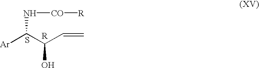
[Ar]C(C(C=C)O)N[CO][R].S.[R]
